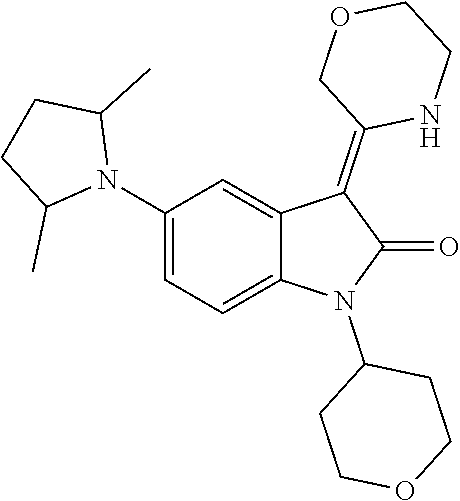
C1(N2C(C)CCC2C)=CC=C2C(=C1)C(=C1NCCOC1)C(=O)N2C1CCOCC1
